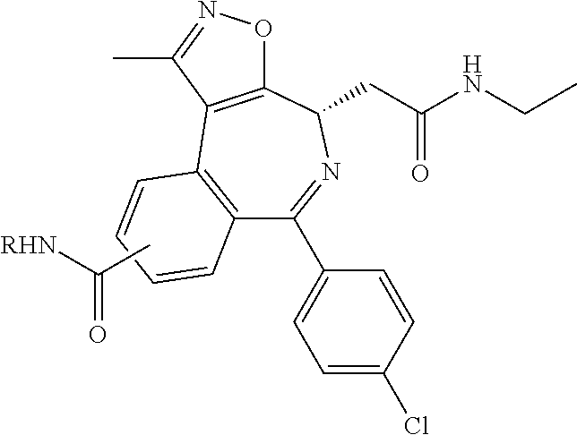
C12=C(C=CC=C1)C1=C(C(CC(NCC)=O)N=C2C2=CC=C(Cl)C=C2)ON=C1C.CC([RHN])=O
